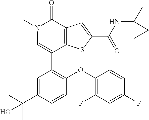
N1(C)C=C(C2=C(OC3=C(F)C=C(F)C=C3)C=CC(C(C)(C)O)=C2)C2=C(C1=O)C=C(C(NC1(C)CC1)=O)S2
